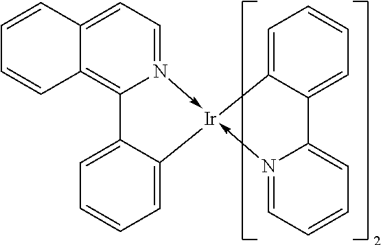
N12->[Ir]3(-N4=CC=C5C(=C4C4=CC=CC=C43)C=CC=C5)C3=CC=CC=C3C1=CC=CC=2
